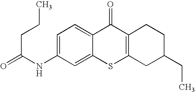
C1(NC(=O)CCC)=CC=C2C(=C1)SC1=C(C2=O)CCC(CC)C1
